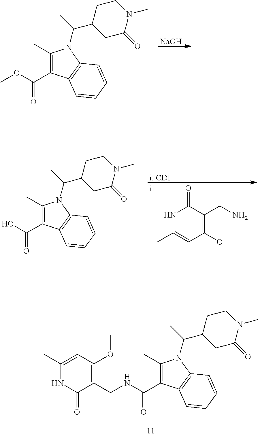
[NaOH].C1(C)=C(C(OC)=O)C2=C(N1C(C)C1CC(=O)N(C)CC1)C=CC=C2.[i. CDI].N1C(C)=CC(OC)=C(CN)C1=O.C1(C)=C(C(O)=O)C2=C(N1C(C)C1CC(=O)N(C)CC1)C=CC=C2.C1(C)=C(C(NCC2=C(OC)C=C(C)NC2=O)=O)C2=C(N1C(C)C1CC(=O)N(C)CC1)C=CC=C2
